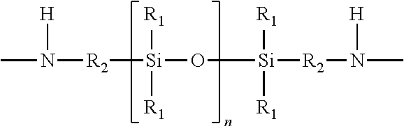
CN([H])[R2][Si]([R1])(O[Si]([R1])([R1])[R2]N([H])C)[R1]
